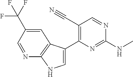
N(C1=NC(C2=CNC3=C2C=C(C(F)(F)F)C=N3)=C(C#N)C=N1)C
